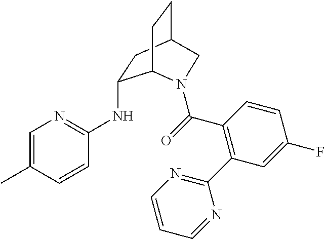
CC1=CN=C(NC2CC3CCC2N(C(=O)C2=C(C4=NC=CC=N4)C=C(F)C=C2)C3)C=C1
